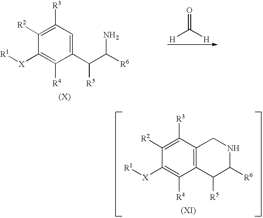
C1([R2])=C([R3])C=C(C(C([R6])N)[R5])C([R4])=C1[X][R1].O=C([H])[H].C1([R2])=C([R3])C2=C(C([R4])=C1[X][R1])C([R5])C([R6])NC2
